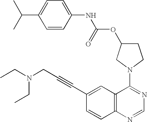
C1(N2CC(OC(NC3=CC=C(C(C)C)C=C3)=O)CC2)=NC=NC2=C1C=C(C#CCN(CC)CC)C=C2
